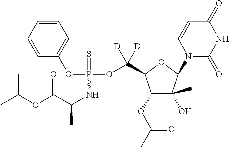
C1=CC=CC=C1OP(OC([D])([D])C1C(OC(C)=O)C(C)(O)C(N2C(=O)NC(=O)C=C2)O1)(=S)NC(C)C(OC(C)C)=O
